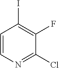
C1=CN=C(Cl)C(F)=C1I
